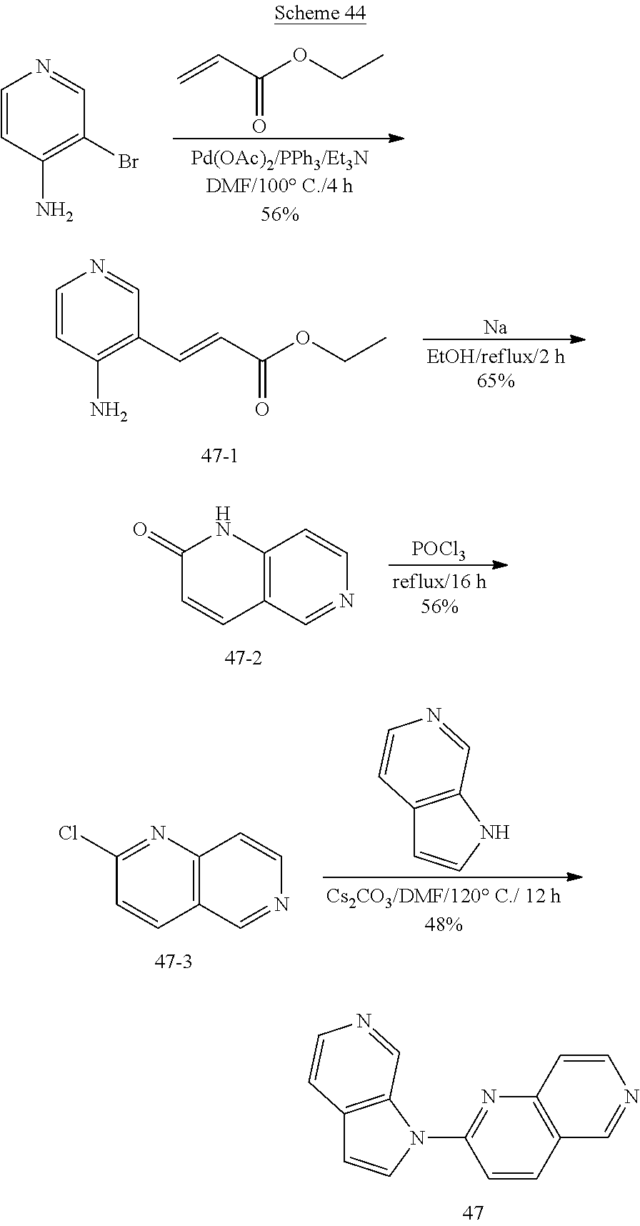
C1=CC(N)=C(Br)C=N1.C=CC(OCC)=O.C1=CC(N)=C(C=CC(OCC)=O)C=N1.[Na].C12=C(C=NC=C1)C=CC(=O)N2.[POCl3].C12=C(C=NC=C1)C=CC(Cl)=N2.C12=C(NC=C1)C=NC=C2.C12=C(N(C3=NC4=C(C=C3)C=NC=C4)C=C1)C=NC=C2
